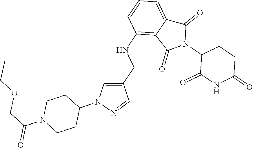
C1(NCC2=CN(C3CCN(C(COCC)=O)CC3)N=C2)=C2C(=CC=C1)C(=O)N(C1C(=O)NC(=O)CC1)C2=O
